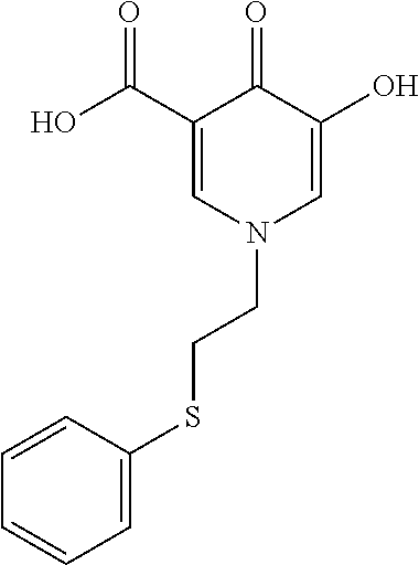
C1(C(O)=O)=CN(CCSC2=CC=CC=C2)C=C(O)C1=O
